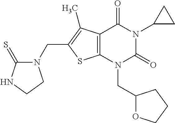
C12=C(N(CC3OCCC3)C(=O)N(C3CC3)C1=O)SC(CN1C(=S)NCC1)=C2C
